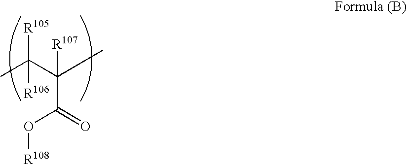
O=C(O[R108])C(C(C)([R105])[R106])(C)[R107]
